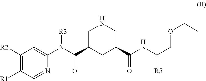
C1([R1])=C([R2])C=C(N(C(C2CC(C(NC(COCC)[R5])=O)CNC2)=O)[R3])N=C1
